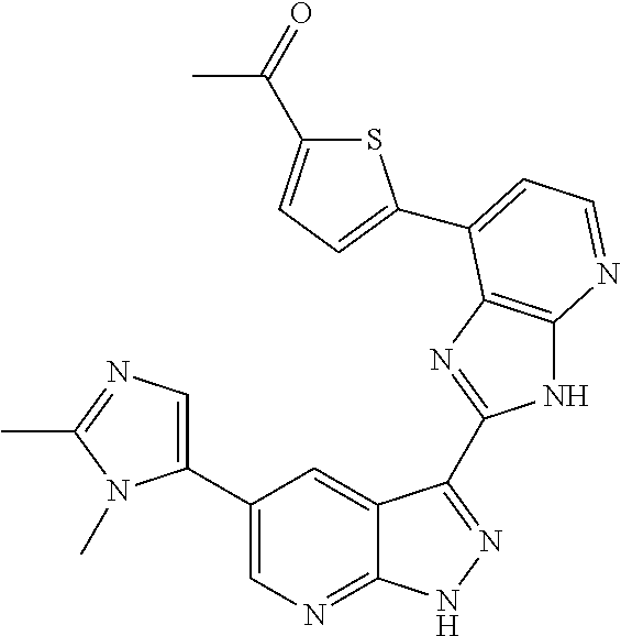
C1(C2=CN=C(C)N2C)=CN=C2C(=C1)C(C1=NC3=C(N1)N=CC=C3C1=CC=C(C(=O)C)S1)=NN2
